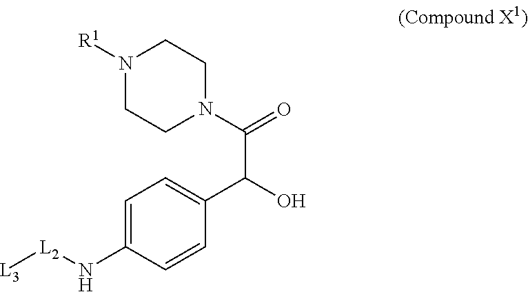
C1=C(N[L2][L3])C=CC(C(O)C(=O)N2CCN([R1])CC2)=C1
